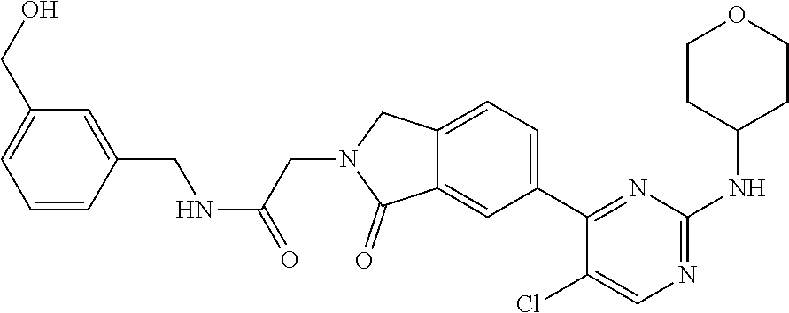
C12=CC=C(C3=NC(NC4CCOCC4)=NC=C3Cl)C=C1C(=O)N(CC(NCC1=CC(CO)=CC=C1)=O)C2
